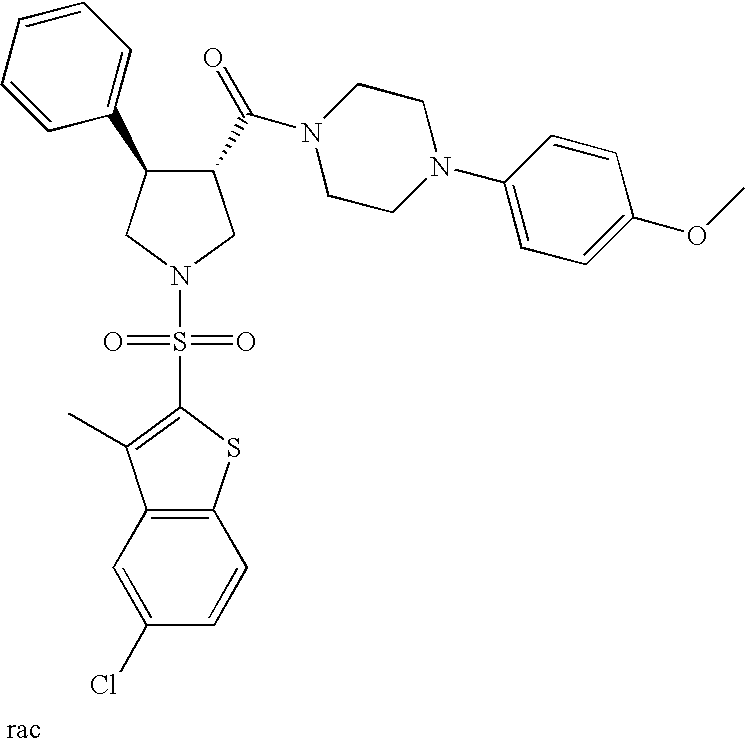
C1(C(=O)N2CCN(C3=CC=C(OC)C=C3)CC2)C(C2=CC=CC=C2)CN(S(C2=C(C)C3=C(S2)C=CC(Cl)=C3)(=O)=O)C1
